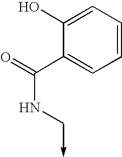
C1=CC=C(O)C(C(=O)NC->C)=C1
